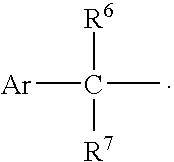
[Ar]C([R7])([R6])C
